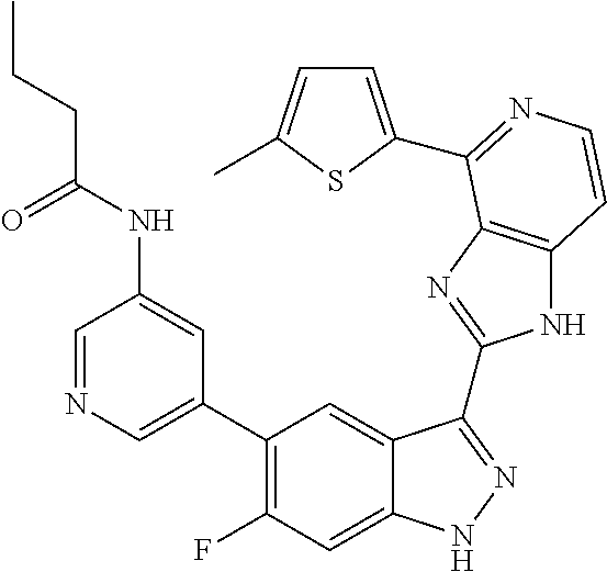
C1=C(C2=C(F)C=C3C(=C2)C(C2=NC4=C(N2)C=CN=C4C2=CC=C(C)S2)=NN3)C=C(NC(CCC)=O)C=N1
